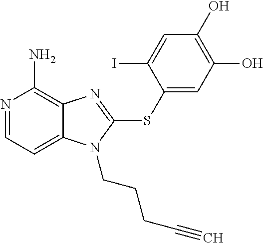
N1=CC=C2C(=C1N)N=C(SC1=CC(O)=C(O)C=C1I)N2CCCC#C
